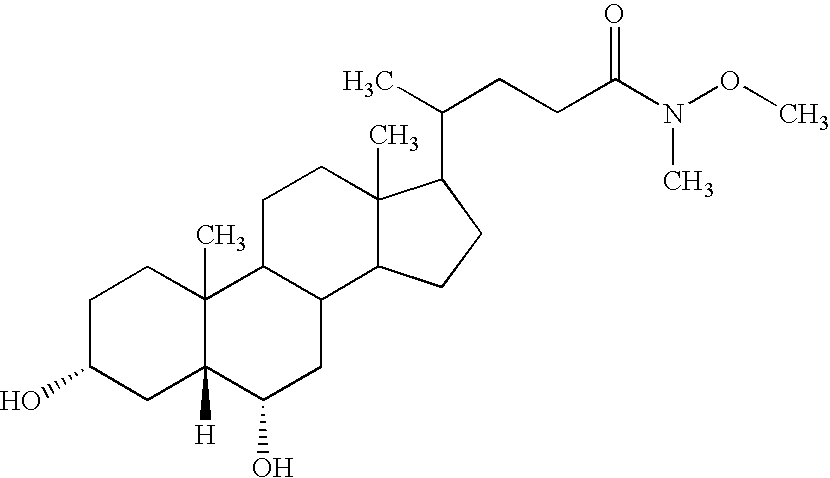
C1C(O)CC2([H])C(C)(C1)C1C(CC2O)C2C(C)(CC1)C(C(C)CCC(N(OC)C)=O)CC2
